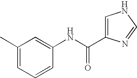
C1(C)=CC=CC(NC(=O)C2=CNC=N2)=C1
